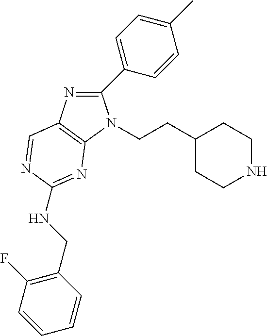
C1(C2=CC=C(C)C=C2)=NC2=C(N1CCC1CCNCC1)N=C(NCC1=C(F)C=CC=C1)N=C2
